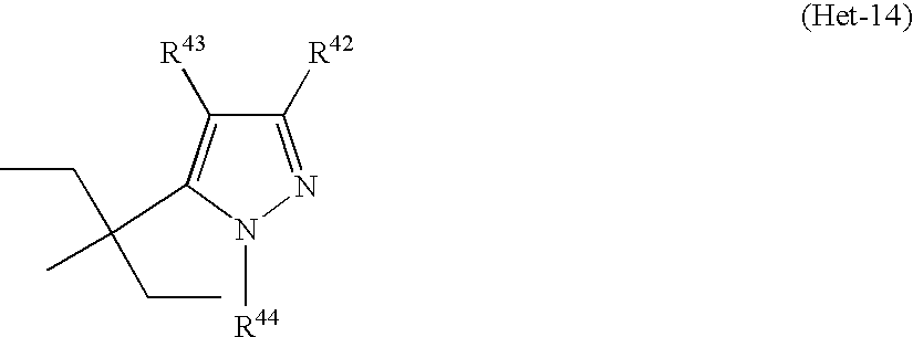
C1([R42])=NN([R44])C(C(C)(CC)CC)=C1[R43]
